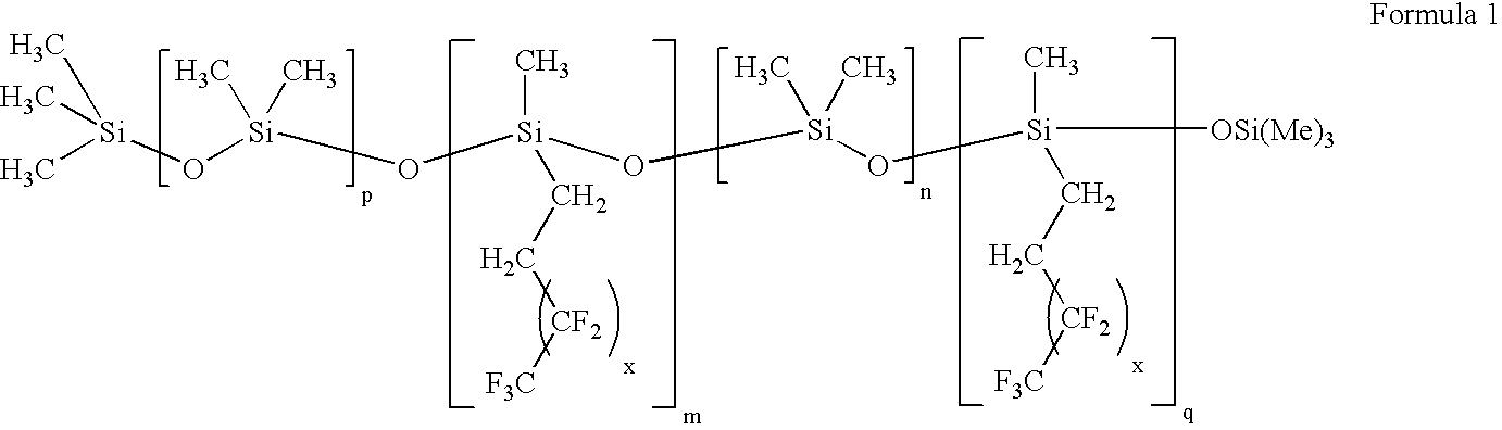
[Si](O[Si](O[Si](O[Si](O[Si](C)(CC[CF2][F3C])[OSi(Me)3])(C)C)(C)CC[CF2][F3C])(C)C)(C)(C)C
